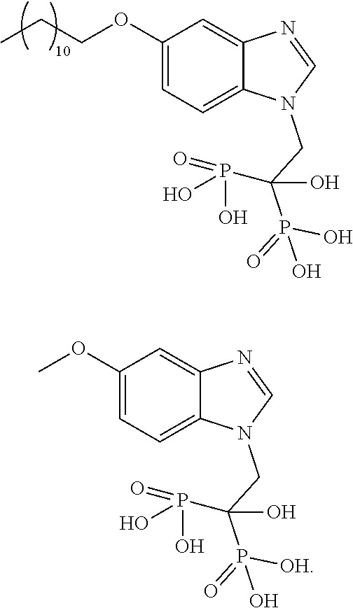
C1(OCCC)=CC=C2C(=C1)N=CN2CC(P(=O)(O)O)(O)P(=O)(O)O.C1(OC)=CC=C2C(=C1)N=CN2CC(P(=O)([OH])O)(O)P(=O)(O)O
